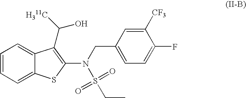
C1=CC=C2C(=C1)C(C([H311C])O)=C(N(CC1=CC=C(F)C([CF3])=C1)S(=O)(=O)CC)S2
